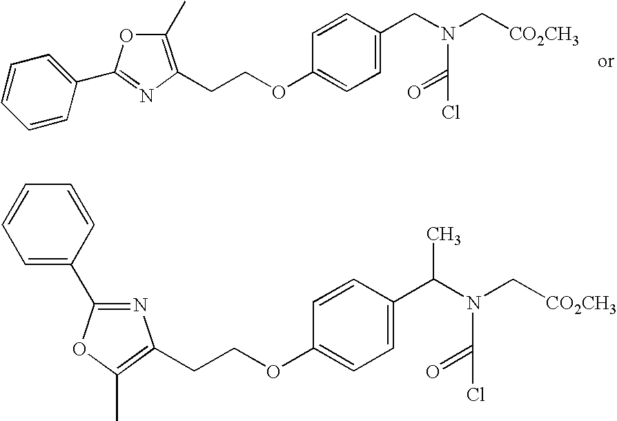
C1(C)=C(CCOC2=CC=C(CN(C[CO2CH3])C(Cl)=O)C=C2)N=C(C2=CC=CC=C2)O1.N1=C(C2=CC=CC=C2)OC(C)=C1CCOC1=CC=C(C(N(C[CO2CH3])C(Cl)=O)C)C=C1
